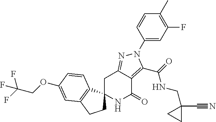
C1C2=NN(C3=CC(F)=C(C)C=C3)C(C(=O)NCC3(C#N)CC3)=C2C(=O)NC12CCC1=C2C=CC(OCC(F)(F)F)=C1
